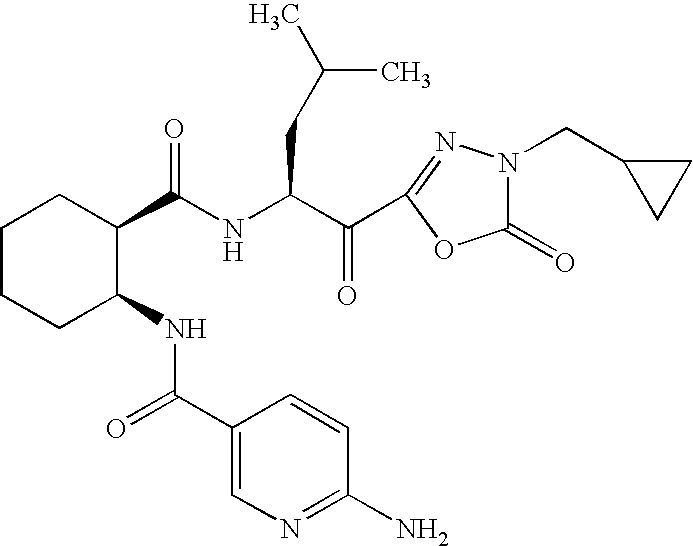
C1(C(NC(CC(C)C)C(=O)C2=NN(CC3CC3)C(=O)O2)=O)CCCCC1NC(C1=CN=C(N)C=C1)=O
